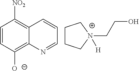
C1=CC([O-])=C2C(=C1[NO2])C=CC=N2.C1CC[N+](CCO)([H])C1
